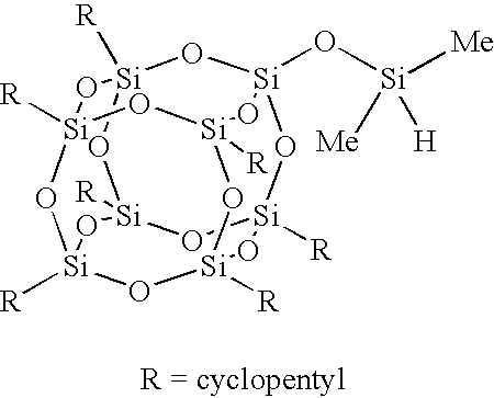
[R][Si]12O[Si]3(O[Si]([Me])([Me])[H])O[Si]4([R])O[Si]([R])(O1)O[Si]1([R])O[Si]([R])(O[Si]([R])(O[Si]([R])(O1)O2)O3)O4
